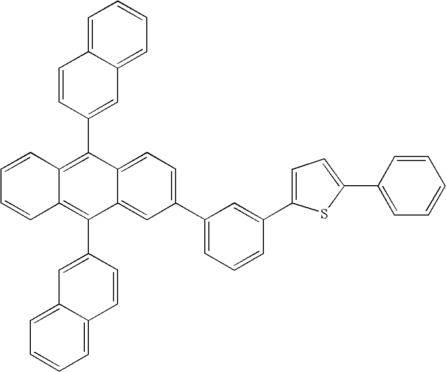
C1=CC2=C(C3=CC4=CC=CC=C4C=C3)C3=CC=C(C4=CC=CC(C5=CC=C(C6=CC=CC=C6)S5)=C4)C=C3C(C3=CC4=CC=CC=C4C=C3)=C2C=C1
